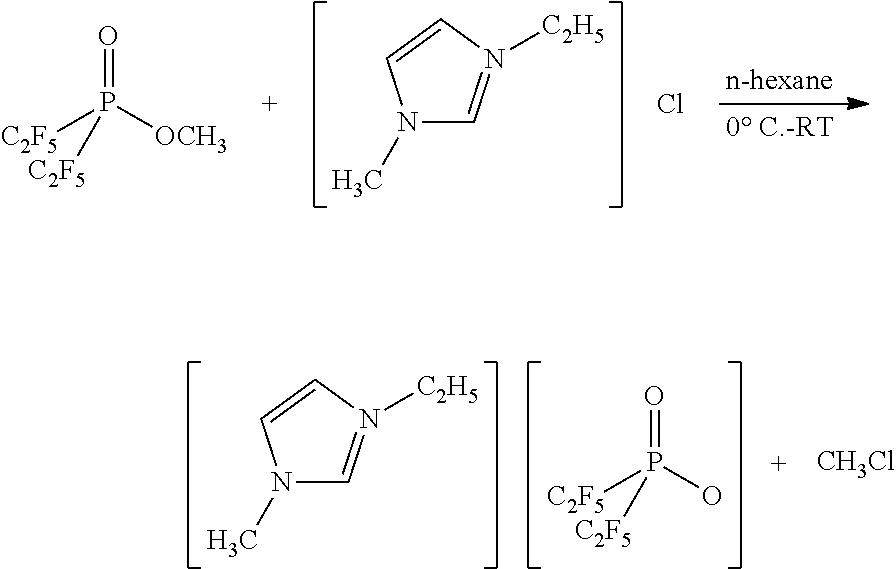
N1(C)C=N([C2H5])C=C1.O=P([OCH3])([C2F5])[C2F5].Cl.O=P(O)([C2F5])[C2F5].N1(C)C=N([C2H5])C=C1.[CH3Cl]
